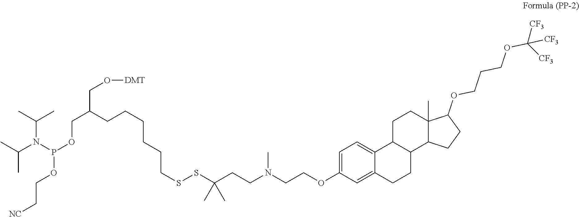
C1=C(OCCN(CCC(SSCCCCCCC(COP(OCC[NC])N(C(C)C)C(C)C)CO[DMT])(C)C)C)C=C2C(=C1)C1C(CC2)C2C(C)(CC1)C(OCCCOC([CF3])([CF3])[CF3])CC2
